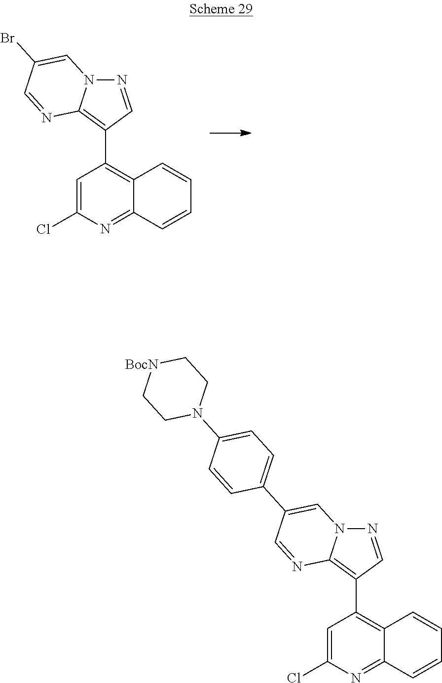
N1=CC(C2=C3C(=NC(Cl)=C2)C=CC=C3)=C2N1C=C(C1=CC=C(N3CC[BocN]CC3)C=C1)C=N2.N1=CC(C2=C3C(=NC(Cl)=C2)C=CC=C3)=C2N1C=C(Br)C=N2
